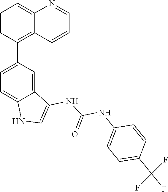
C1=C(C(F)(F)F)C=CC(NC(=O)NC2=CNC3=CC=C(C4=C5C(=CC=C4)N=CC=C5)C=C23)=C1
